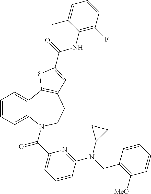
C1=CC=C2C(=C1)C1=C(CCN2C(C2=CC=CC(N(C3CC3)CC3=C([MeO])C=CC=C3)=N2)=O)C=C(C(=O)NC2=C(F)C=CC=C2C)S1
